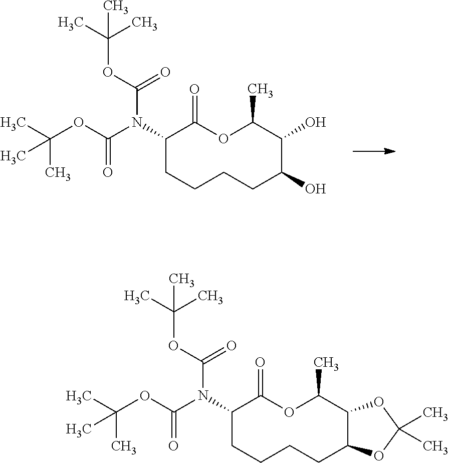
C1CC(O)C(O)C(C)OC(=O)C(N(C(OC(C)(C)C)=O)C(OC(C)(C)C)=O)CC1.C1CC2C(C(C)OC(=O)C(N(C(OC(C)(C)C)=O)C(OC(C)(C)C)=O)CC1)OC(C)(C)O2
